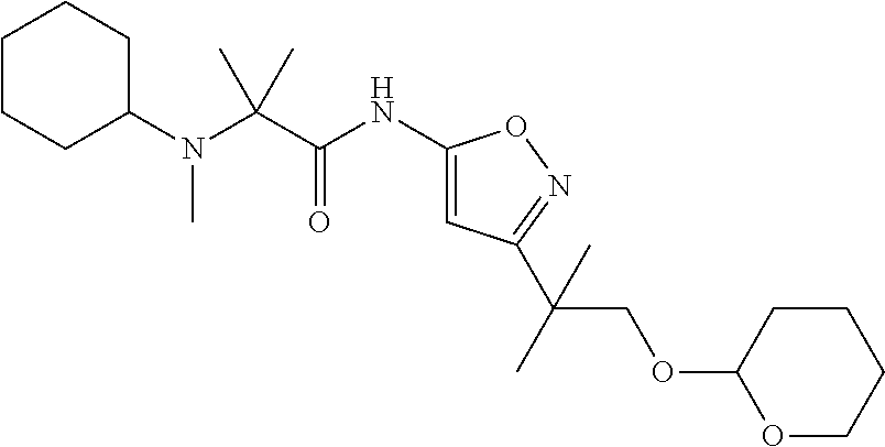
N(C(C(NC1=CC(C(C)(COC2OCCCC2)C)=NO1)=O)(C)C)(C1CCCCC1)C
